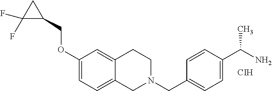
C1(F)(F)C(COC2=CC=C3C(=C2)CCN(CC2=CC=C(C(N)C)C=C2)C3)C1.[CIH]
